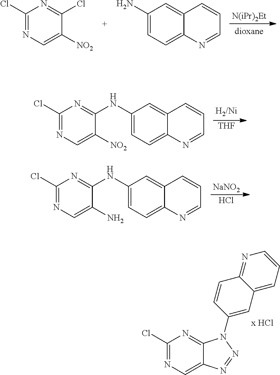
[N(iPr)2Et].C1(Cl)=NC=C([NO2])C(Cl)=N1.C1(N)=CC=C2C(=C1)C=CC=N2.[THF].C1(NC2=NC(Cl)=NC=C2[NO2])=CC=C2C(=C1)C=CC=N2.[NaNO2].Cl.C1(NC2=NC(Cl)=NC=C2N)=CC=C2C(=C1)C=CC=N2.C1(Cl)=NC=C2C(=N1)N(C1=CC3=CC=CN=C3C=C1)N=N2
